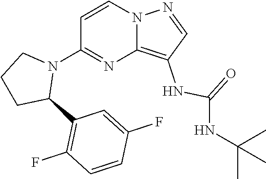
N12C(=C(NC(=O)NC(C)(C)C)C=N1)N=C(N1CCCC1C1=C(F)C=CC(F)=C1)C=C2
